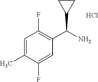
C1=C(C)C(F)=CC(C(N)C2CC2)=C1F.Cl
